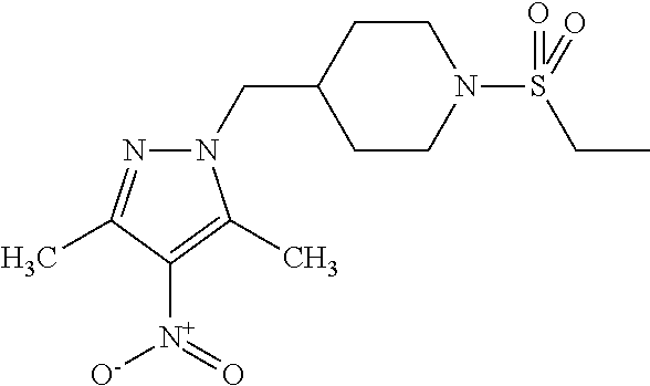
N1(CC2CCN(S(=O)(CC)=O)CC2)N=C(C)C([N+](=O)[O-])=C1C
